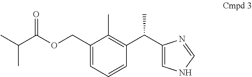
C1(COC(C(C)C)=O)=CC=CC(C(C2=CNC=N2)C)=C1C
